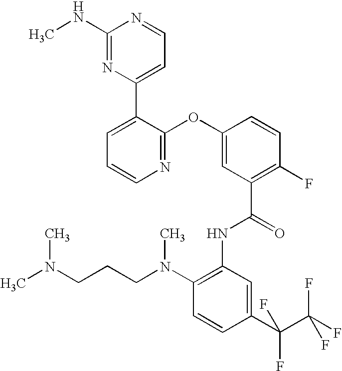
N1=C(OC2=CC(C(=O)NC3=C(N(CCCN(C)C)C)C=CC(C(C(F)(F)F)(F)F)=C3)=C(F)C=C2)C(C2=CC=NC(NC)=N2)=CC=C1
